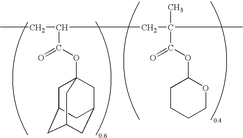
CCC(CC(C)(C)C(=O)OC1CCCCO1)C(=O)OC12CC3CC(CC(C1)C3)C2
